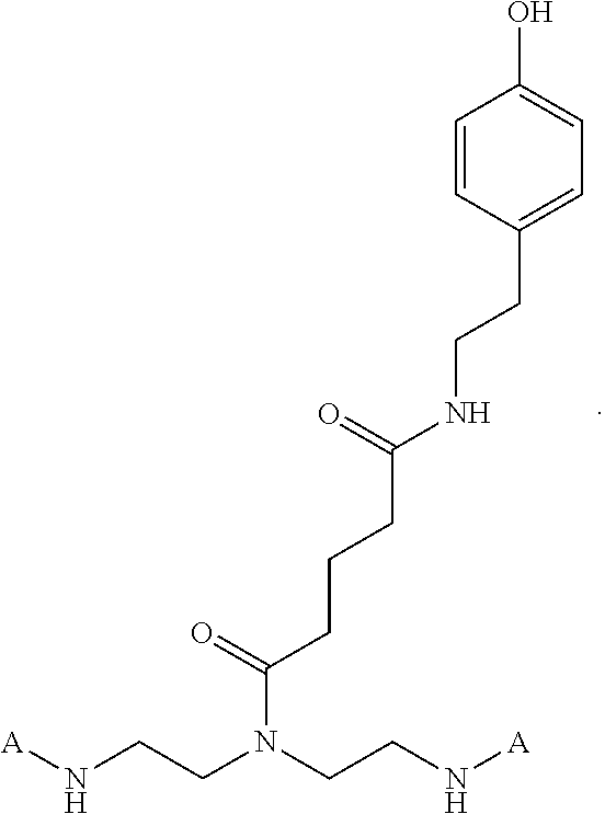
[A]NCCN(CCN[A])C(CCCC(=O)NCCC1=CC=C(O)C=C1)=O
